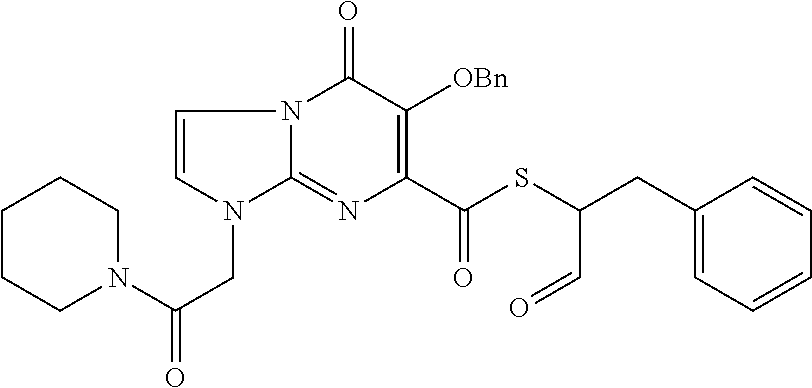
C1=CN(CC(=O)N2CCCCC2)C2=NC(C(SC(CC3=CC=CC=C3)C=O)=O)=C([OBn])C(=O)N12
